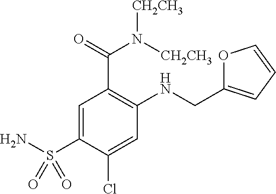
C1=C(S(N)(=O)=O)C(Cl)=CC(NCC2=CC=CO2)=C1C(=O)N([CH2CH3])[CH2CH3]
